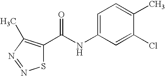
C1(NC(=O)C2=C(C)N=NS2)=CC=C(C)C(Cl)=C1
